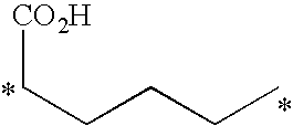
C(CCCC)[CO2H]
